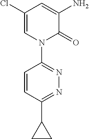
C1(Cl)=CN(C2=NN=C(C3CC3)C=C2)C(=O)C(N)=C1
